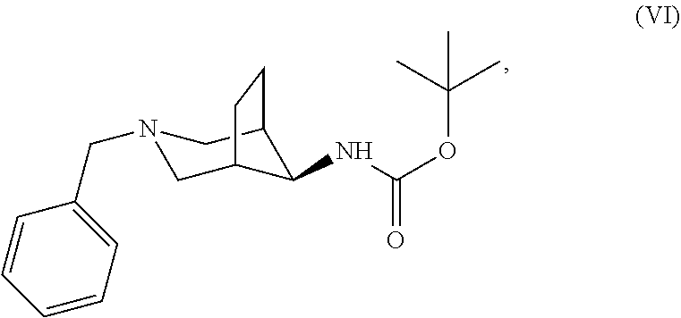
C1(NC(OC(C)(C)C)=O)C2CN(CC3=CC=CC=C3)CC1CC2
